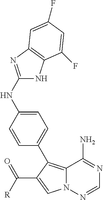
C12=C(C3=CC=C(NC4=NC5=C(N4)C(F)=CC(F)=C5)C=C3)C(C([R])=O)=CN1N=CN=C2N
